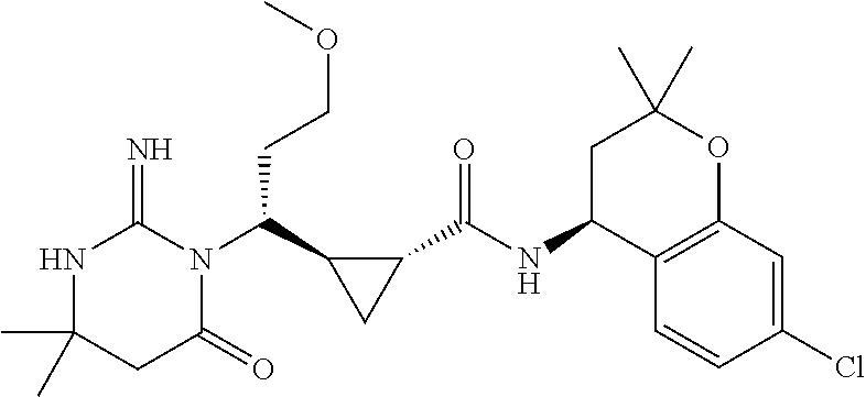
CC1(C)NC(=N)N(C(C2CC2C(NC2C3=C(OC(C)(C)C2)C=C(Cl)C=C3)=O)CCOC)C(=O)C1
